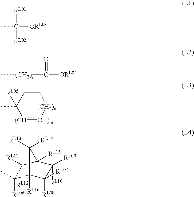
[RL01]C([RL02])([ORL03])C.C[(CH2)y]C(=O)[ORL04].[(CH]1=[CH)m][(CH2)n]CCC1([RL05])C.C1([RL06])(C)C2([RL16])C([RL07])([RL08])C([RL09])([RL10])C([RL15])(C1([RL12])[RL11])C2([RL13])[RL14]
